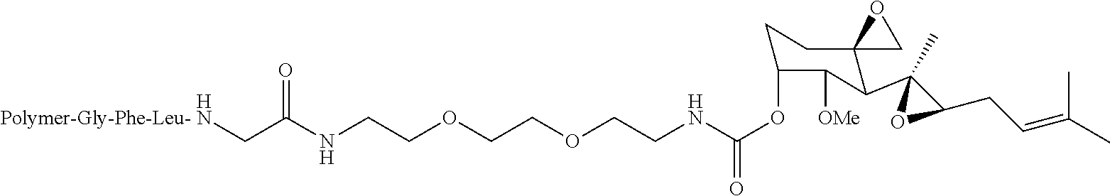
N(CCOCCOCCNC(OC1CCC2(C(C3(C)OC3CC=C(C)C)C1[OMe])CO2)=O)C(CN)=O.[Polymer-Gly-Phe-Leu-]
